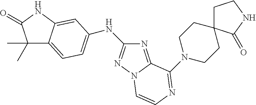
N1(C2=NC=CN3N=C(NC4=CC=C5C(C)(C)C(=O)NC5=C4)N=C32)CCC2(CC1)CCNC2=O
